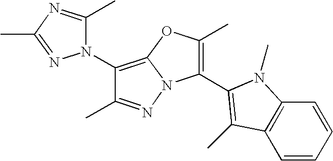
C1(N2C(C)=NC(C)=N2)=C2N(N=C1C)C(C1=C(C)C3=C(C=CC=C3)N1C)=C(C)O2
